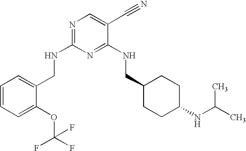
C1(CNC2=NC=C(C#N)C(NCC3CCC(NC(C)C)CC3)=N2)=CC=CC=C1OC(F)(F)F
